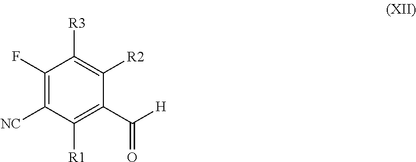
C1(F)=C([NC])C([R1])=C(C(=O)[H])C([R2])=C1[R3]
